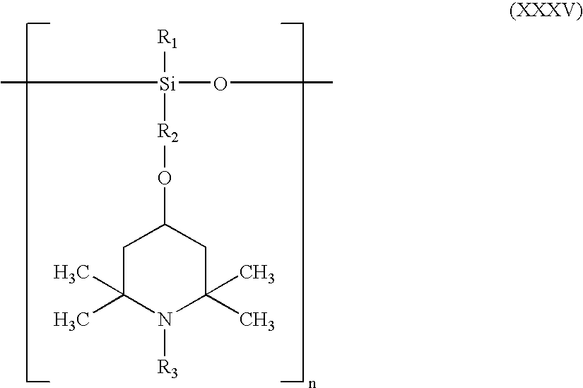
C1C(C)(C)N([R3])C(C)(C)CC1O[R2][Si](OC)(C)[R1]
